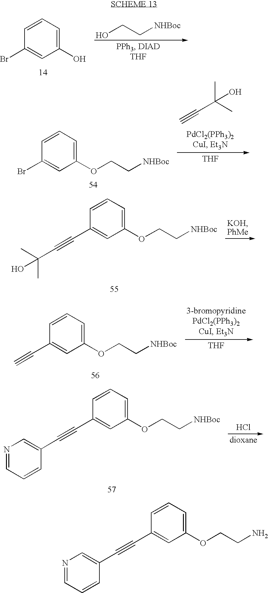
BrC1=CC(O)=CC=C1.OCC[NHBoc].BrC1=CC(OCC[NHBoc])=CC=C1.C(C(C)(C)O)#C.[THF].C(C1=CC(OCC[NHBoc])=CC=C1)#CC(C)(C)O.C(C1=CC(OCC[NHBoc])=CC=C1)#C.[THF].C(C1=CC(OCC[NHBoc])=CC=C1)#CC1=CN=CC=C1.Cl.C(C1=CC(OCCN)=CC=C1)#CC1=CN=CC=C1
